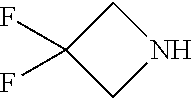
C1NCC1(F)F
